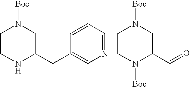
C1CN([Boc])C(C=O)CN1[Boc].C1CNC(CC2=CN=CC=C2)CN1[Boc]
